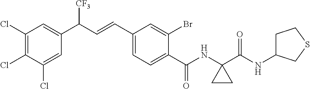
C1(Cl)=C(Cl)C(Cl)=CC(C(C=CC2=CC=C(C(NC3(C(NC4CCSC4)=O)CC3)=O)C(Br)=C2)[CF3])=C1
